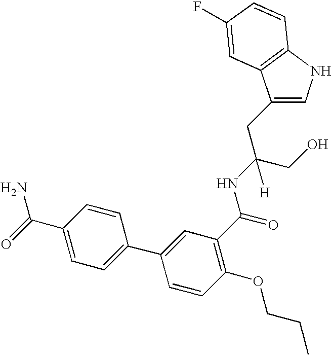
C1=C(CC(CO)(NC(C2=C(OCCC)C=CC(C3=CC=C(C(=O)N)C=C3)=C2)=O)[H])C2=C(N1)C=CC(F)=C2
